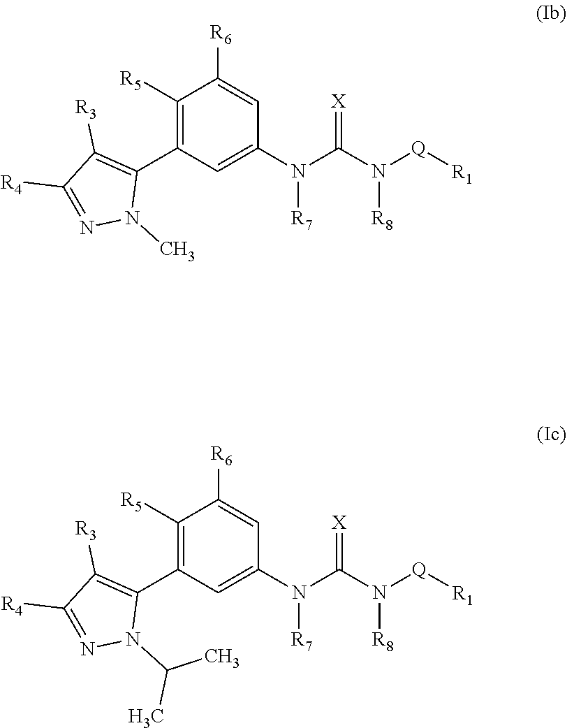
C1([R5])=C(C2=C([R3])C([R4])=NN2C)C=C(N(C(N([Q][R1])[R8])=[X])[R7])C=C1[R6].C1([R5])=C(C2=C([R3])C([R4])=NN2C(C)C)C=C(N(C(N([Q][R1])[R8])=[X])[R7])C=C1[R6]
